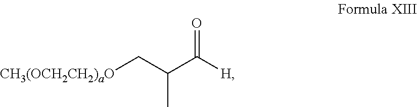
C(C)(C([H])=O)C[CH3(OCH2CH2)aO]
